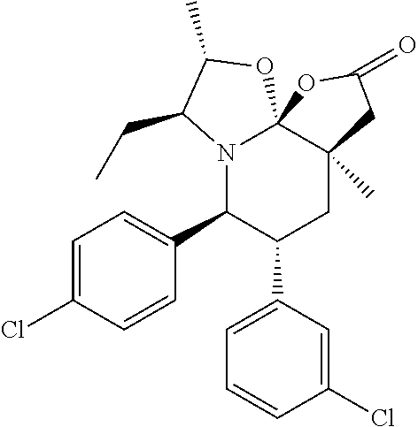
N12C(C3=CC=C(Cl)C=C3)C(C3=CC=CC(Cl)=C3)CC3(C)C1(OC(C)C2CC)OC(=O)C3
